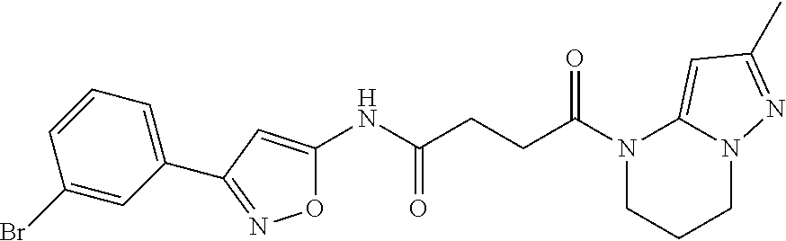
O1C(NC(CCC(N2CCCN3C2=CC(C)=N3)=O)=O)=CC(C2=CC=CC(Br)=C2)=N1
